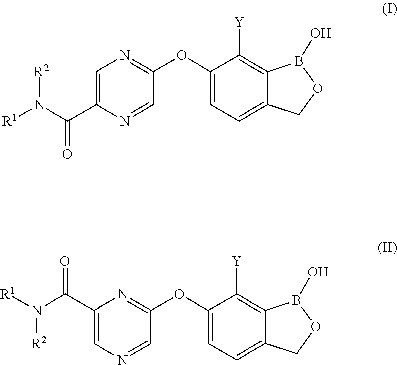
C1(OC2=NC=C(C(=O)N([R1])[R2])N=C2)=CC=C2C(=C1[Y])B(O)OC2.C1(OC2=NC(C(N([R2])[R1])=O)=CN=C2)=CC=C2C(=C1[Y])B(O)OC2
